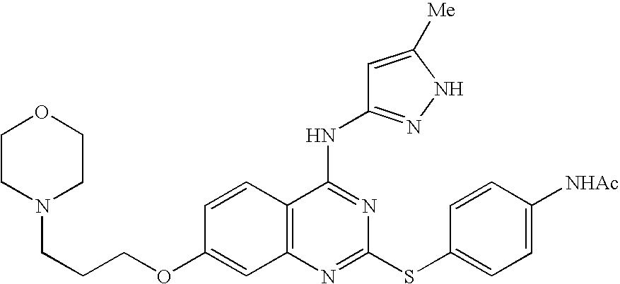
C1=CC2=C(C=C1OCCCN1CCOCC1)N=C(SC1=CC=C([NHAc])C=C1)N=C2NC1=NNC([Me])=C1
